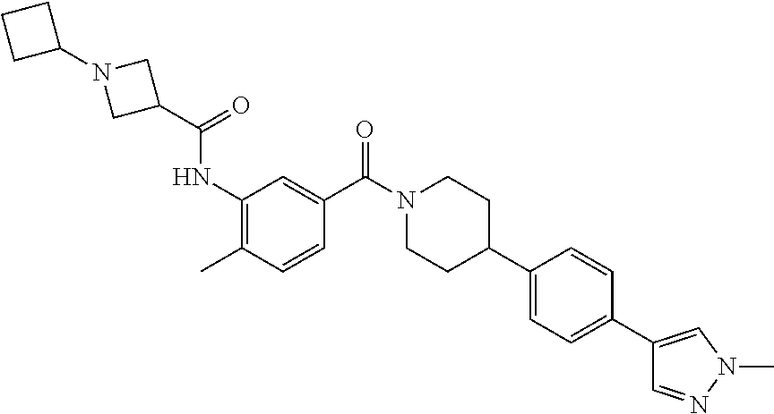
C1(NC(C2CN(C3CCC3)C2)=O)=C(C)C=CC(C(N2CCC(C3=CC=C(C4=CN(C)N=C4)C=C3)CC2)=O)=C1
